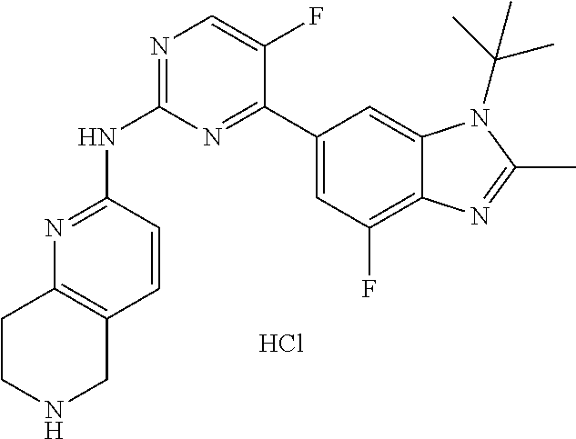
N1=C(NC2=NC=C(F)C(C3=CC(F)=C4C(=C3)N(C(C)(C)C)C(C)=N4)=N2)C=CC2=C1CCNC2.Cl
